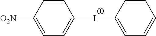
C1=C([O2N])C=CC([I+]C2=CC=CC=C2)=C1
